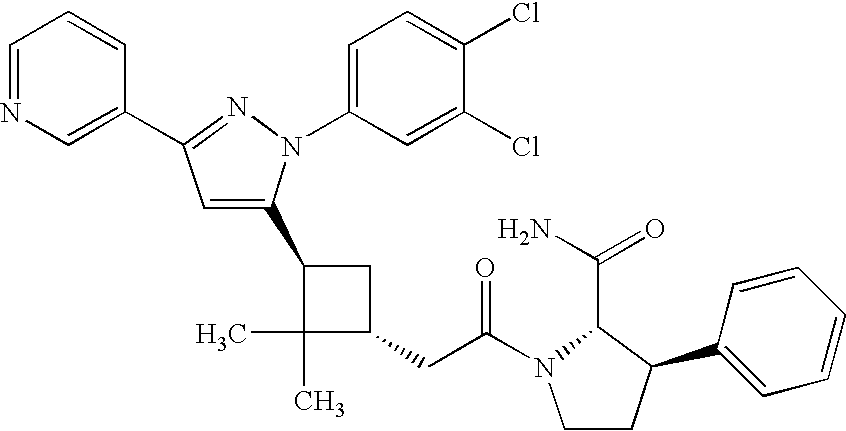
C1(CC(=O)N2CCC(C3=CC=CC=C3)C2C(=O)N)CC(C2=CC(C3=CN=CC=C3)=NN2C2=CC=C(Cl)C(Cl)=C2)C1(C)C
